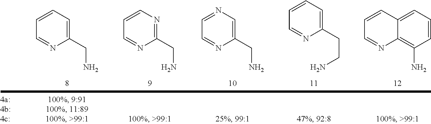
NC1=C2C(=CC=C1)C=CC=N2.C(CC1=CC=CC=N1)N.NCC1=CN=CC=N1.NCC1=NC=CC=N1.NCC1=CC=CC=N1
